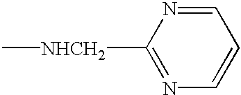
N1=C([NHCH2]C)N=CC=C1
